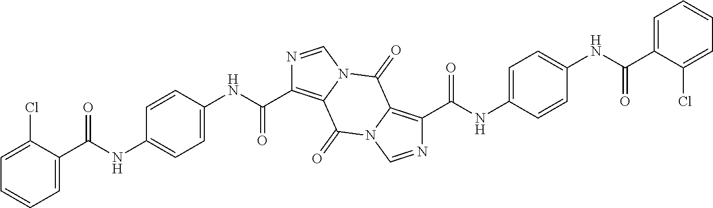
C1=C(C(NC2=CC=C(NC(=O)C3=C4N(C=N3)C(=O)C3=C(C(NC5=CC=C(NC(C6=CC=CC=C6Cl)=O)C=C5)=O)N=CN3C4=O)C=C2)=O)C(Cl)=CC=C1
